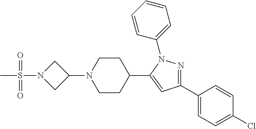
C1(C2=CC=C(Cl)C=C2)=NN(C2=CC=CC=C2)C(C2CCN(C3CN(S(=O)(=O)C)C3)CC2)=C1
